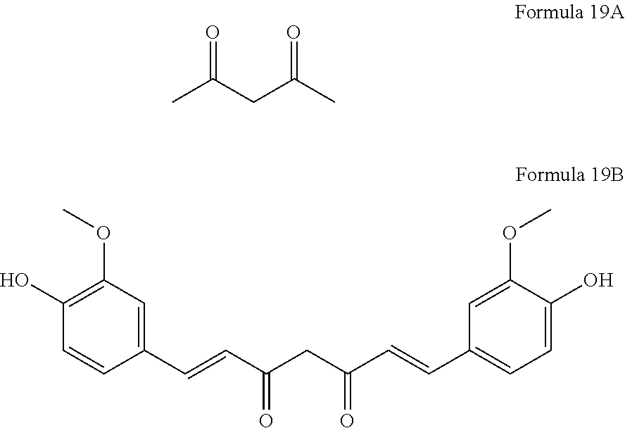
CC(CC(C)=O)=O.C1(OC)=C(O)C=CC(C=CC(CC(C=CC2=CC=C(O)C(OC)=C2)=O)=O)=C1
